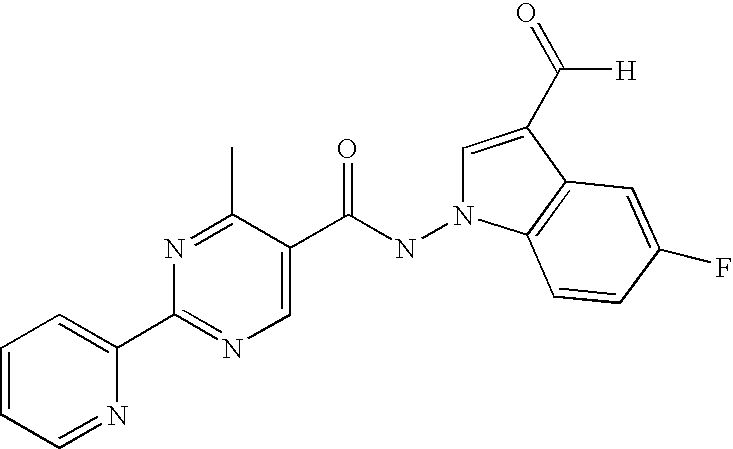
N1=CC=CC=C1C1=NC=C(C(NN2C=C(C([H])=O)C3=C2C=CC(F)=C3)=O)C(C)=N1
